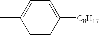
C1(C)=CC=C([C8H17])C=C1
